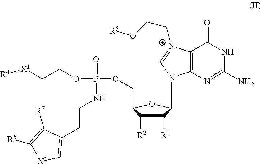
C1(CCNP(OCC[X1][R4])(OCC2C([R2])C([R1])C(N3C4=C(C(=O)NC(N)=N4)[N+](CCO[R5])=C3)O2)=O)=C[X2]C([R6])=C1[R7]
